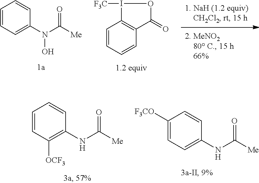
N(C([Me])=O)(O)C1=CC=CC=C1.C1=CC=CC2=C1I([F3C])OC2=O.C1([OCF3])=C(NC([Me])=O)C=CC=C1.C1=C(NC([Me])=O)C=CC([F3CO])=C1
